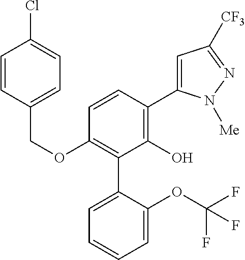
C(OC1=C(C2=CC=CC=C2OC(F)(F)F)C(O)=C(C2=CC([CF3])=NN2[Me])C=C1)C1=CC=C(Cl)C=C1
